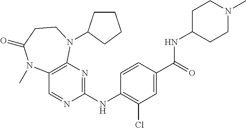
C1(NC2=NC3=C(C=N2)N(C)C(=O)CCN3C2CCCC2)=C(Cl)C=C(C(=O)NC2CCN(C)CC2)C=C1
